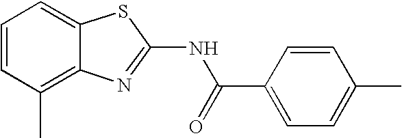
C1=CC(C)=C2C(=C1)SC(NC(=O)C1=CC=C(C)C=C1)=N2
